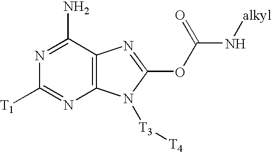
N1=C(N)C2=C(N=C1[T1])N([T3][T4])C(OC(N[alkyl])=O)=N2
